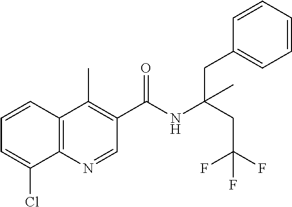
C1=CC2=C(C(Cl)=C1)N=CC(C(NC(CC(F)(F)F)(CC1=CC=CC=C1)C)=O)=C2C
